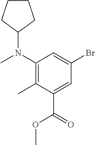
C1(N(C2CCCC2)C)=C(C)C(C(=O)OC)=CC(Br)=C1
